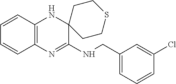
C12=C(N=C(NCC3=CC=CC(Cl)=C3)C3(N1)CCSCC3)C=CC=C2
